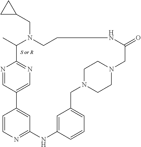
C1(C)C2=NC=C(C=N2)C2=CC(=NC=C2)NC2=CC(=CC=C2)CN2CCN(CC2)CC(=O)NCCN1CC1CC1
